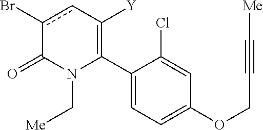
C1(C2=C([Y])cc(Br)C(=O)N2C[Me])=CC=C(OCC#C[Me])C=C1Cl
